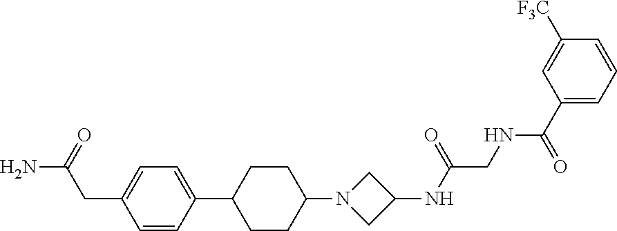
C1=CC(C2CCC(N3CC(NC(CNC(C4=CC=CC([F3C])=C4)=O)=O)C3)CC2)=CC=C1CC(=O)N
